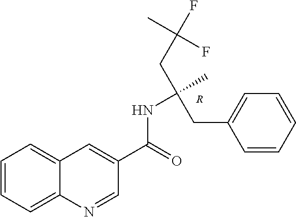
[R].C1=CC=C2C(=C1)C=C(C(=O)NC(CC1=CC=CC=C1)(CC(F)(F)C)C)C=N2
